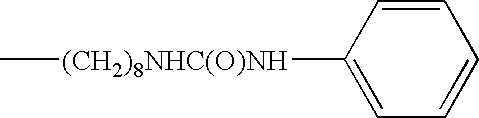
C[(CH2)8NHC(O)NH]C1=CC=CC=C1
